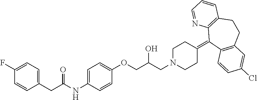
C1(=C2C3=C(CCC4=C2C=CC(Cl)=C4)C=CC=N3)CCN(CC(COC2=CC=C(NC(CC3=CC=C(F)C=C3)=O)C=C2)O)CC1
